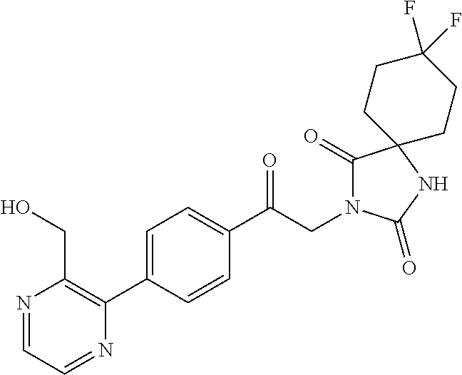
C1(C(CN2C(=O)C3(NC2=O)CCC(F)(F)CC3)=O)=CC=C(C2=C(CO)N=CC=N2)C=C1
